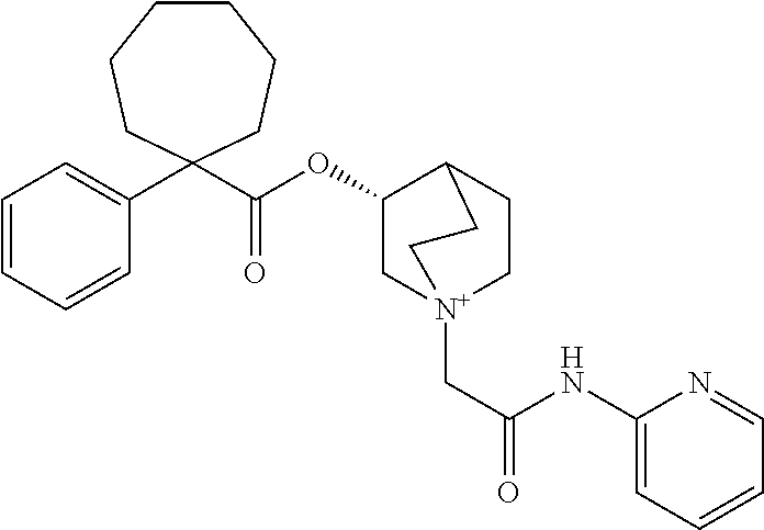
C1=CC=CC(C2(C(OC3C[N+]4(CC(=O)NC5=CC=CC=N5)CCC3CC4)=O)CCCCCC2)=C1
